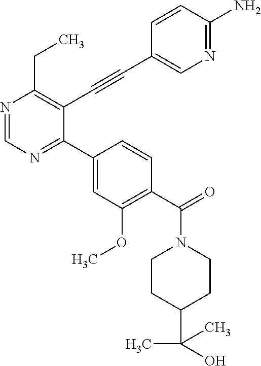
N1=CN=C(C2=CC(OC)=C(C(=O)N3CCC(C(C)(C)O)CC3)C=C2)C(C#CC2=CN=C(N)C=C2)=C1CC
